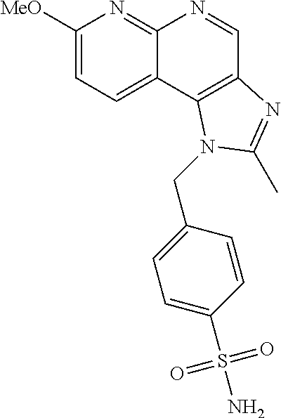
C1([MeO])=CC=C2C(=N1)N=CC1=C2N(CC2=CC=C(S(N)(=O)=O)C=C2)C(C)=N1
